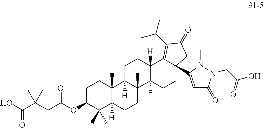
OC(C(CC(OC1C(C)(C)C2([H])C(C)(CC1)C1([H])C(C)(CC2)C2(C)C([H])(CC1)C1=C(C(C)C)C(=O)CC1(C1=CC(=O)N(CC(O)=O)N1C)CC2)=O)(C)C)=O
